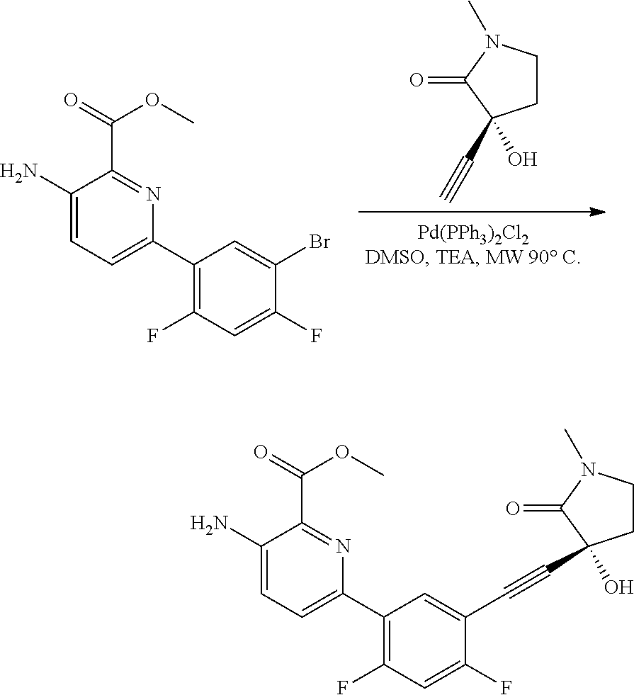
C1CN(C)C(=O)C1(O)C#C.C1(N)=CC=C(C2=C(F)C=C(F)C(Br)=C2)N=C1C(=O)OC.C1(N)=CC=C(C2=C(F)C=C(F)C(C#CC3(O)CCN(C)C3=O)=C2)N=C1C(=O)OC
